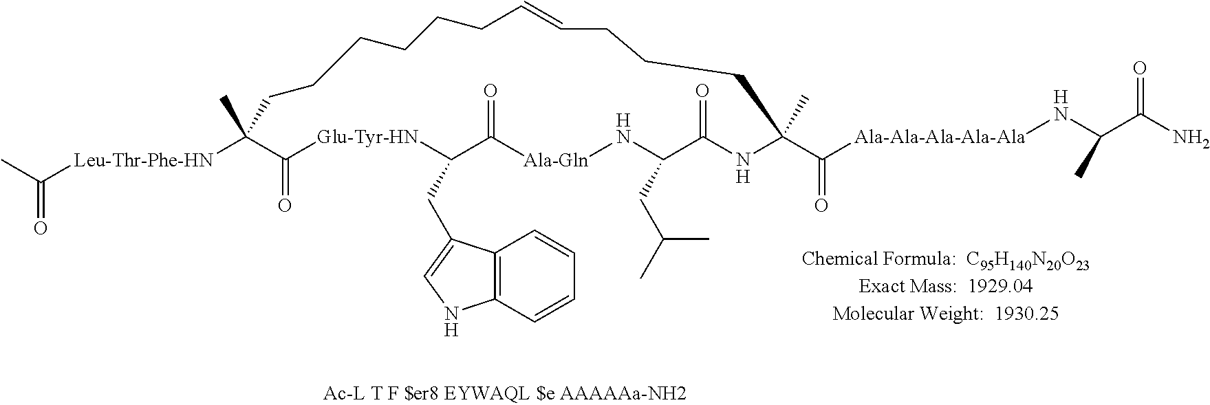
CC([Leu-Thr-Phe-HN]C1(C)C(=O)[Glu-Tyr-HN]C(CC2=CNC3=C2C=CC=C3)C(=O)[Ala-Gln]NC(CC(C)C)C(=O)NC(C(=O)[Ala-Ala-Ala-Ala-Ala]NC(C(=O)N)C)(C)CCCC=CCCCCCC1)=O
